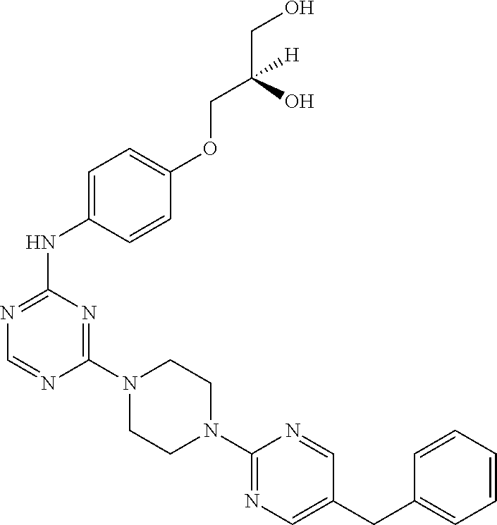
C1(N2CCN(C3=NC=C(CC4=CC=CC=C4)C=N3)CC2)=NC(NC2=CC=C(OCC(CO)(O)[H])C=C2)=NC=N1
